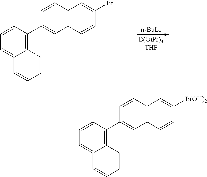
[n-BuLi].C12=C(C=CC(C3=C4C(=CC=C3)C=CC=C4)=C1)C=C(Br)C=C2.C12=C(C=CC(C3=C4C(=CC=C3)C=CC=C4)=C1)C=C([B(OH)2])C=C2
